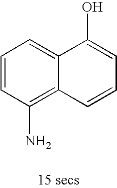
C1=CC(N)=C2C(=C1)C(O)=CC=C2
